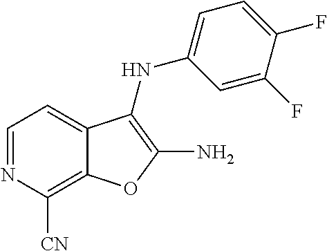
C12=C([CN])N=CC=C1C(NC1=CC=C(F)C(F)=C1)=C(N)O2
